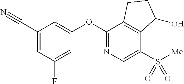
C1(OC2=CC(C#N)=CC(F)=C2)=NC=C(S(=O)(=O)[Me])C2=C1CCC2O
